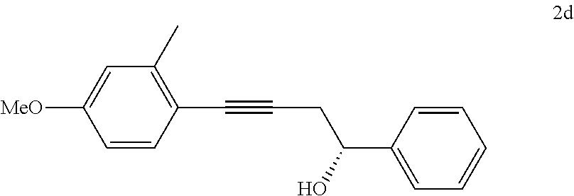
C1=CC(C#CCC(C2=CC=CC=C2)O)=C(C)C=C1[MeO]
